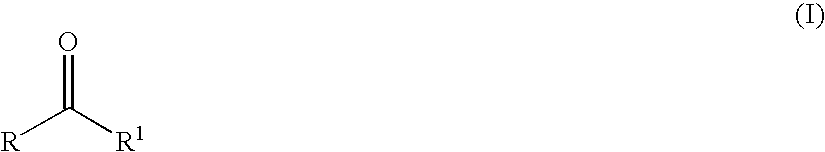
O=C([R1])[R]
